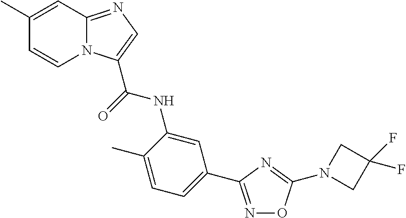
C1(C)=CC2=NC=C(C(=O)NC3=CC(C4=NOC(N5CC(F)(F)C5)=N4)=CC=C3C)N2C=C1
